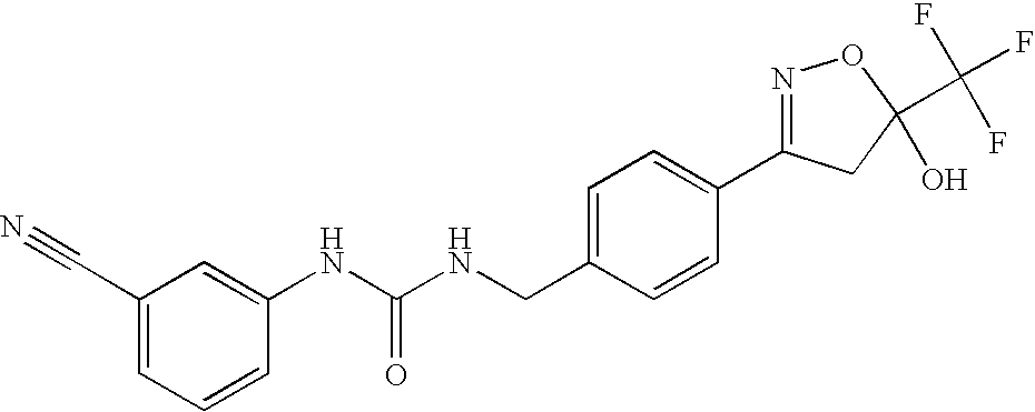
C1=CC=C(C#N)C=C1NC(NCC1=CC=C(C2=NOC(C(F)(F)F)(O)C2)C=C1)=O
